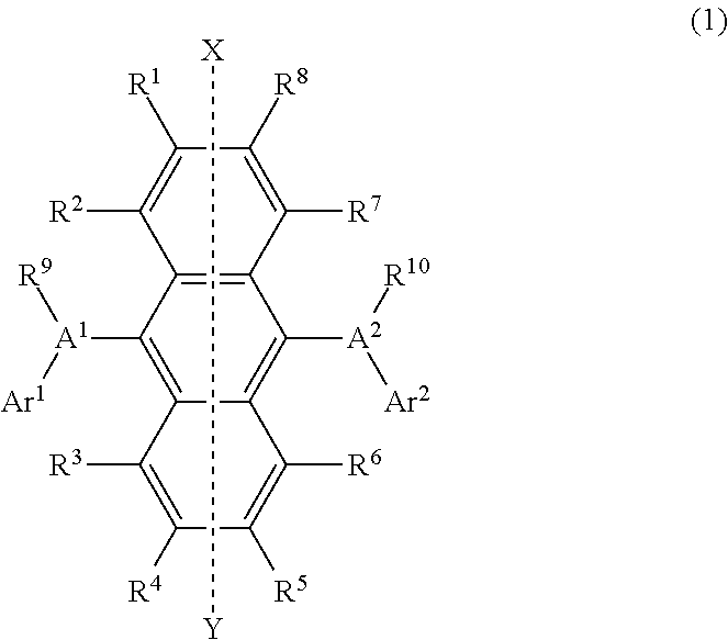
C1([A1]([Ar1])[R9])=C2C(=C([A2]([R10])[Ar2])C3=C1C([R2])=C([R1])C([R8])=C3[R7])C([R6])=C([R5])C([R4])=C2[R3].[Y][X]
